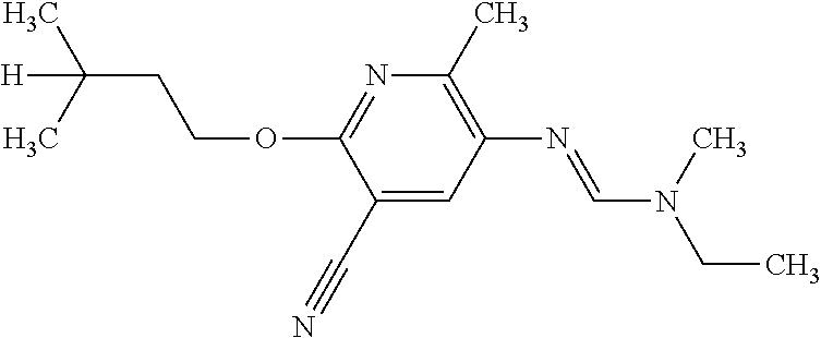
N1=C(OCCC(C)(C)[H])C(C#N)=CC(N=CN(C)CC)=C1C
